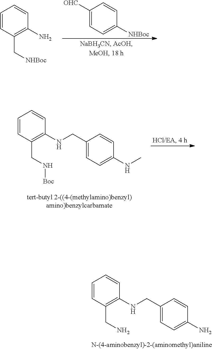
C1=CC(CN)=C(NCC2=CC=C(N)C=C2)C=C1.C1([OHC])=CC=C([NHBoc])C=C1.C1=CC(C[NHBoc])=C(N)C=C1.C1=CC(CN[Boc])=C(NCC2=CC=C(NC)C=C2)C=C1
